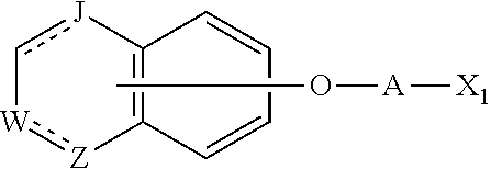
[W]1:[Z]C2=C([J]c-1)C=CC=C2.CO[A][X1]
